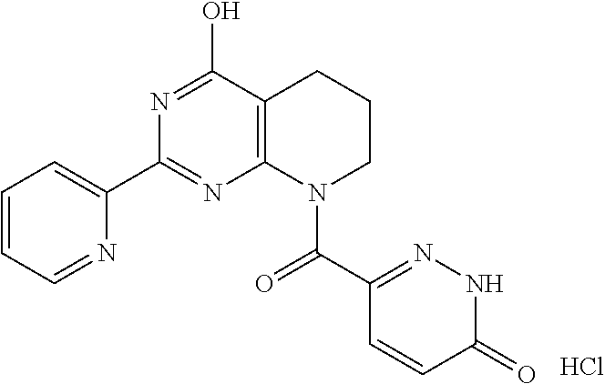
C1=CC=NC(C2=NC3=C(C(O)=N2)CCCN3C(C2=NNC(=O)C=C2)=O)=C1.Cl
